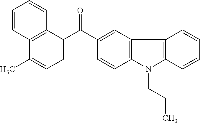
C1(C)=CC=C(C(=O)C2=CC3=C(C=C2)N(CCC)C2=C3C=CC=C2)C2=C1C=CC=C2
